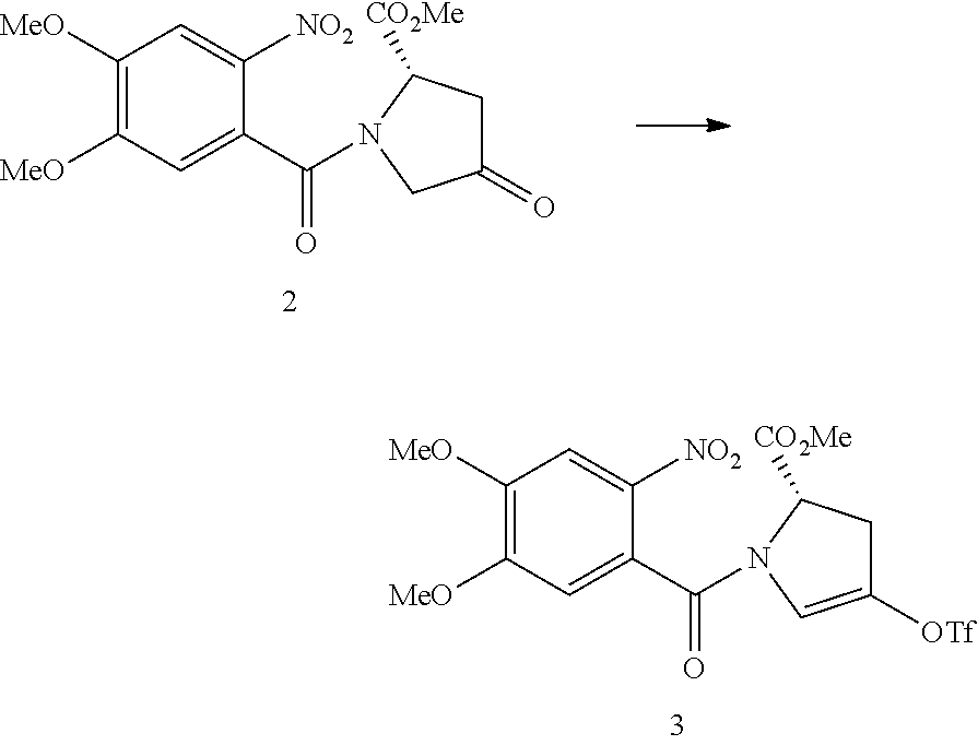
C1([MeO])=C([MeO])C=C(C(=O)N2C([CO2Me])CC([OTf])=C2)C([NO2])=C1.C1([MeO])=C([MeO])C=C(C(=O)N2C([CO2Me])CC(=O)C2)C([NO2])=C1
